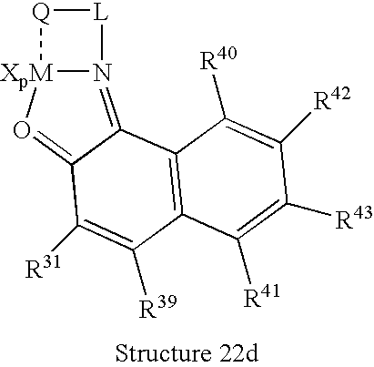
N12=C3C(=O[XpM]1[Q][L]2)C([R31])=C([R39])C1=C3C([R40])=C([R42])C([R43])=C1[R41]
